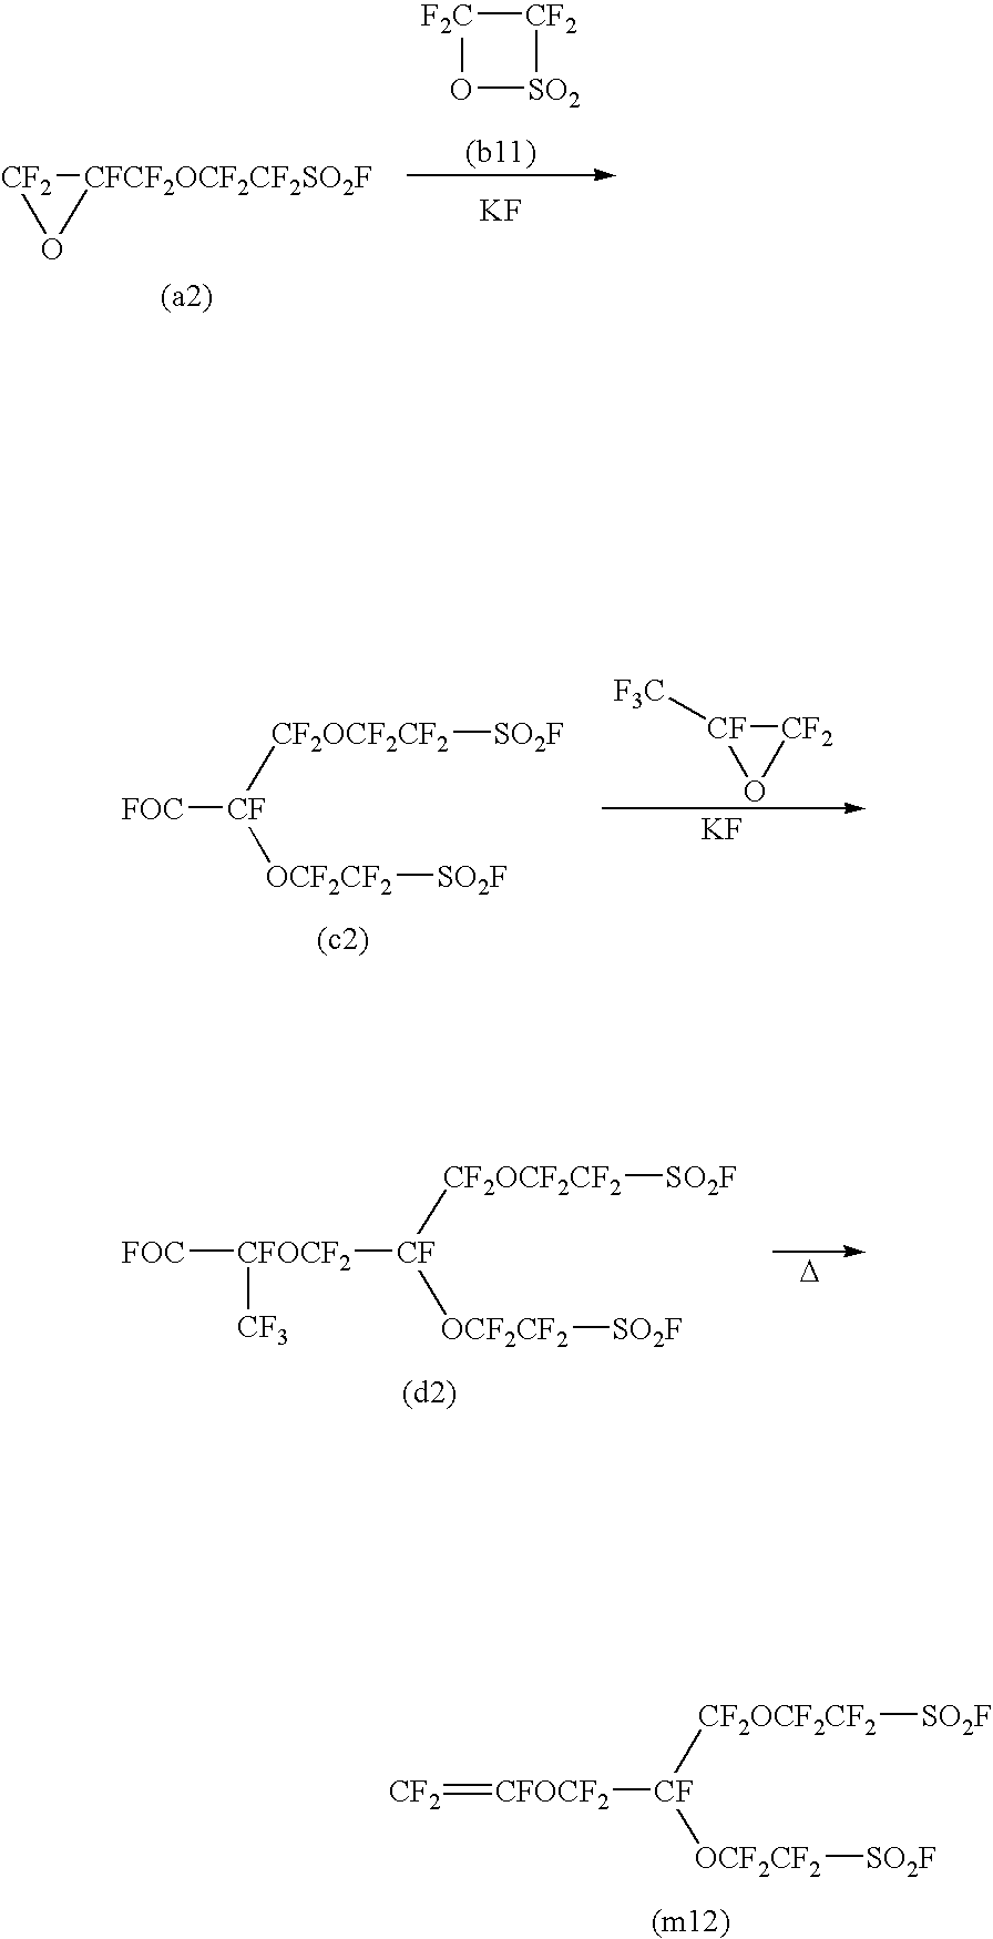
[CFOCF2]([CF]([CF2OCF2CF2][SO2F])[OCF2CF2][SO2F])=[CF2].O1[SO2][CF2][F2C]1.[KF].[CFCF2OCF2CF2SO2F]1[CF2]O1.[CF2]1[CF]([F3C])O1.[KF].[FOC][CF]([CF2OCF2CF2][SO2F])[OCF2CF2][SO2F].[D].[CFOCF2]([CF]([CF2OCF2CF2][SO2F])[OCF2CF2][SO2F])([FOC])[CF3]
